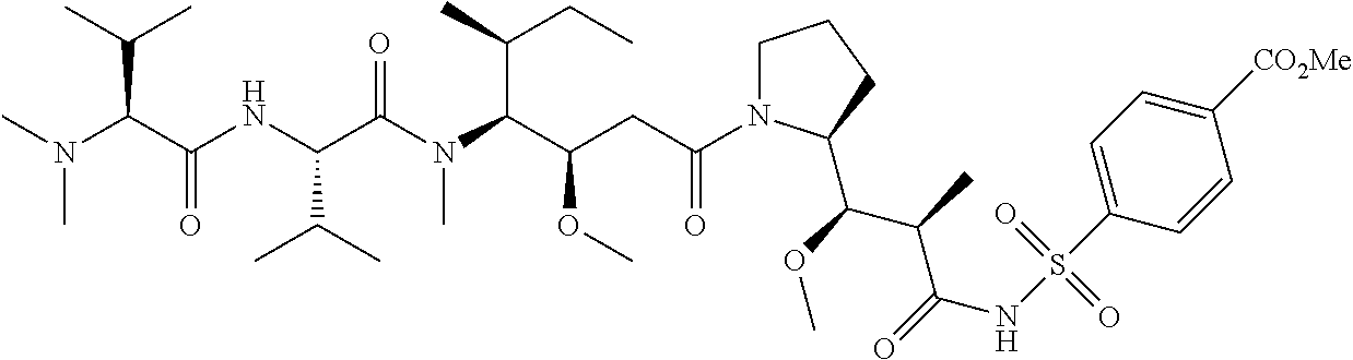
C1N(C(CC(C(N(C(C(NC(C(N(C)C)C(C)C)=O)C(C)C)=O)C)C(C)CC)OC)=O)C(C(OC)C(C)C(=O)NS(C2=CC=C([CO2Me])C=C2)(=O)=O)CC1
